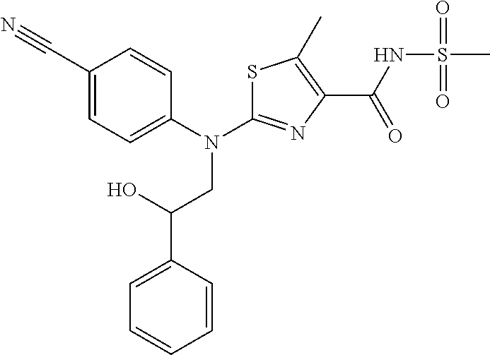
S1C(N(C2=CC=C(C#N)C=C2)CC(C2=CC=CC=C2)O)=NC(C(NS(C)(=O)=O)=O)=C1C
